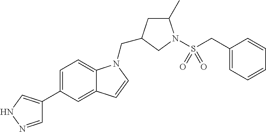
C1=NNC=C1C1=CC=C2C(=C1)C=CN2CC1CC(C)N(S(CC2=CC=CC=C2)(=O)=O)C1
